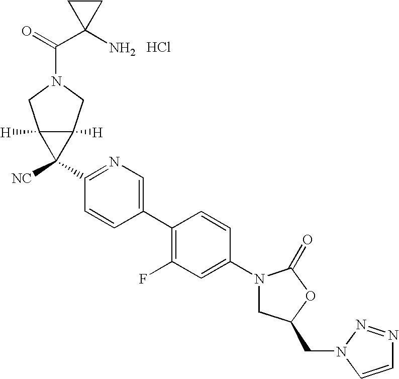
C1(N2CC(CN3C=CN=N3)OC2=O)=CC(F)=C(C2=CN=C(C3([NC])C4([H])C3([H])CN(C(=O)C3(N)CC3)C4)C=C2)C=C1.Cl
